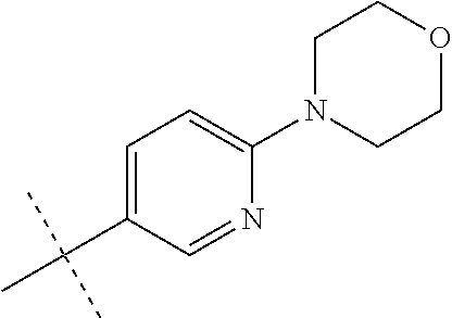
C1=C(C(C)(C)C)C=NC(N2CCOCC2)=C1
